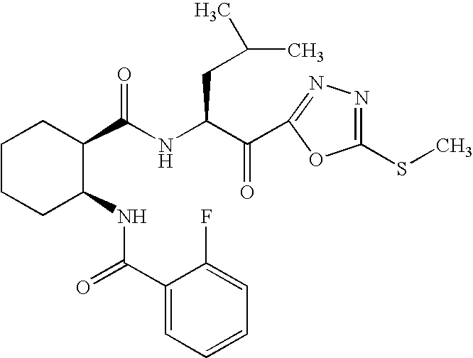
C1CCC(NC(=O)C2=CC=CC=C2F)C(C(NC(C(=O)C2=NN=C(SC)O2)CC(C)C)=O)C1
